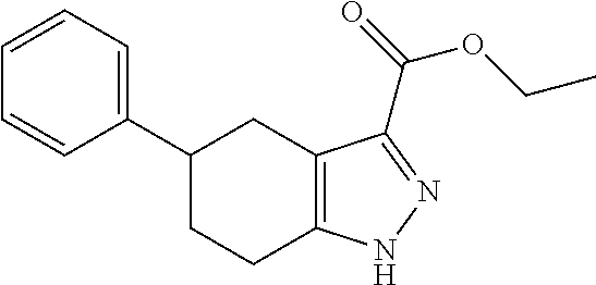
C1(C2=CC=CC=C2)CCC2=C(C1)C(C(=O)OCC)=NN2
